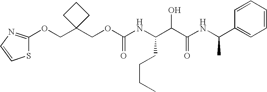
N(C(C(C(NC(C1=CC=CC=C1)C)=O)O)CCCC)C(OCC1(COC2=NC=CS2)CCC1)=O
